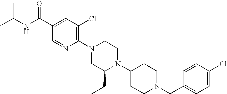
CC(NC(C1=CC(Cl)=C(N2CC(CC)N(C3CCN(CC4=CC=C(Cl)C=C4)CC3)CC2)N=C1)=O)C
